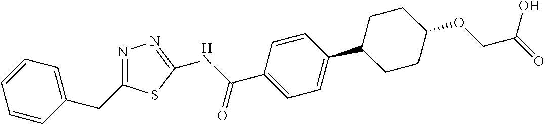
N1=C(CC2=CC=CC=C2)SC(NC(C2=CC=C(C3CCC(OCC(=O)O)CC3)C=C2)=O)=N1
